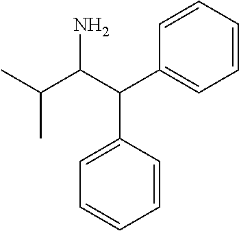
C1=CC=CC(C(C(C(C)C)N)C2=CC=CC=C2)=C1
